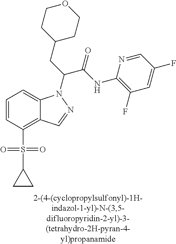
C12=C(S(=O)(=O)C3CC3)C=CC=C1N(C(CC1CCOCC1)C(NC1=C(F)C=C(F)C=N1)=O)N=C2
